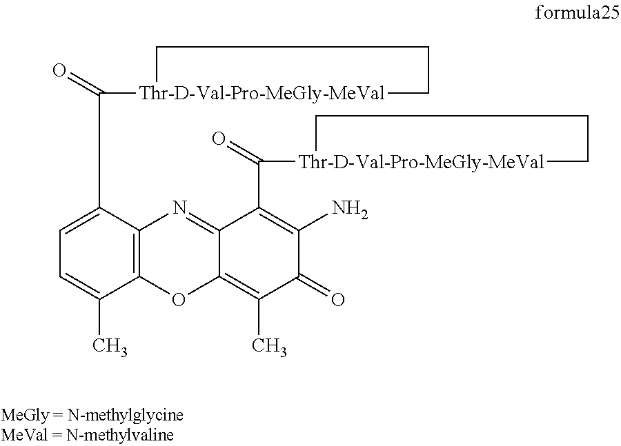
C12=C(C(C(=O)[Thr-D-Val-Pro-MeGly-MeVal]3CCC3)=CC=C1C)N=C1C(=C(C)C(=O)C(N)=C1C(=O)[Thr-D-Val-Pro-MeGly-MeVal]1CCC1)O2
